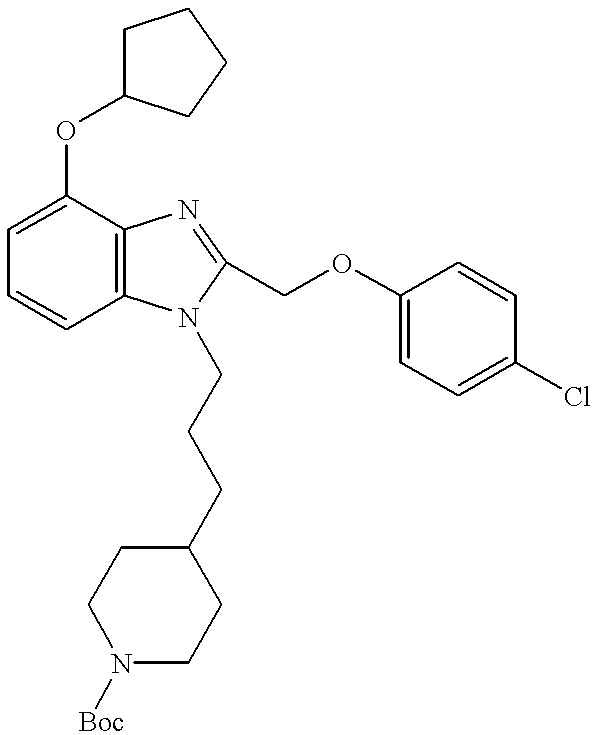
C1=C(OC2CCCC2)C2=C(C=C1)N(CCCC1CCN([Boc])CC1)C(COC1=CC=C(Cl)C=C1)=N2
